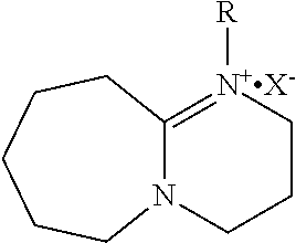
C12=[N+X-]([R])CCCN1CCCCC2
